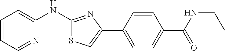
C1=CC=NC(NC2=NC(C3=CC=C(C(=O)NCC)C=C3)=CS2)=C1
